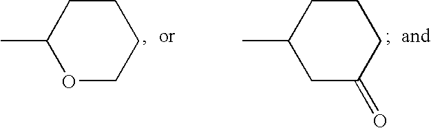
C1(C)OCCCC1.C1(C)CC(=O)CCC1
